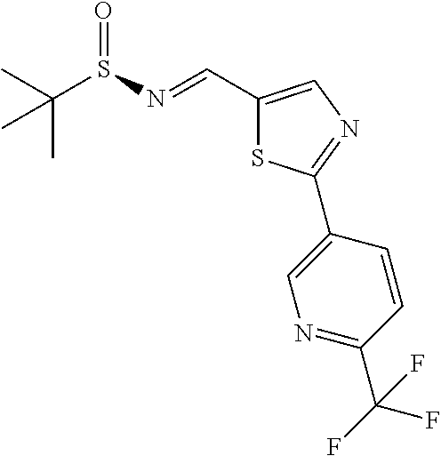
C1(C=NS(C(C)(C)C)=O)=CN=C(C2=CN=C(C(F)(F)F)C=C2)S1
